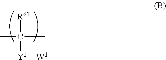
[R61]C(C)(C)[Y1][W1]
